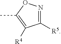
C1([R5])=NOC(C)=C1[R4]
